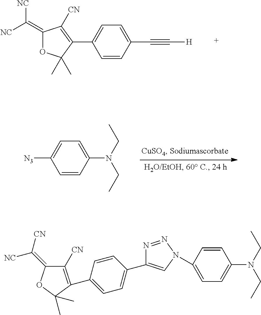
C1=CC(C#C[H])=CC=C1C1=C([CN])C(=C([NC])[NC])OC1(C)C.C1=CC(N(CC)CC)=CC=C1[N3].C1=CC(C2=C([CN])C(=C([CN])[NC])OC2(C)C)=CC=C1C1=CN(C2=CC=C(N(CC)CC)C=C2)N=N1
